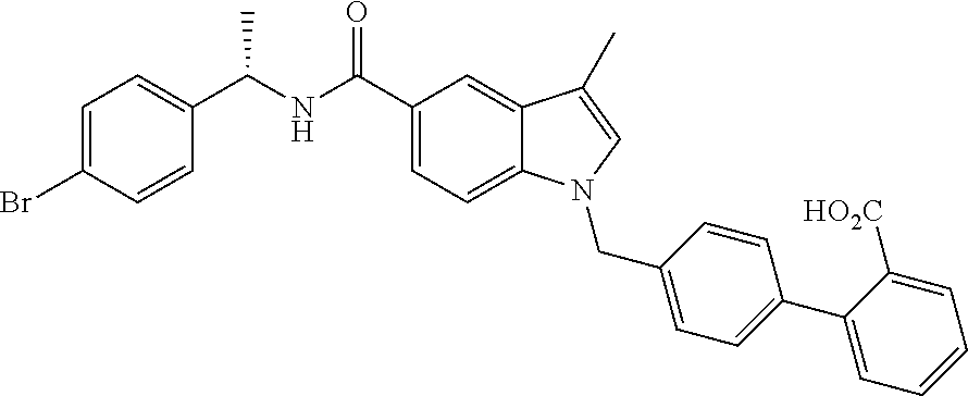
C1=C(Br)C=CC(C(NC(C2=CC=C3C(=C2)C(C)=CN3CC2=CC=C(C3=CC=CC=C3[HO2C])C=C2)=O)C)=C1
